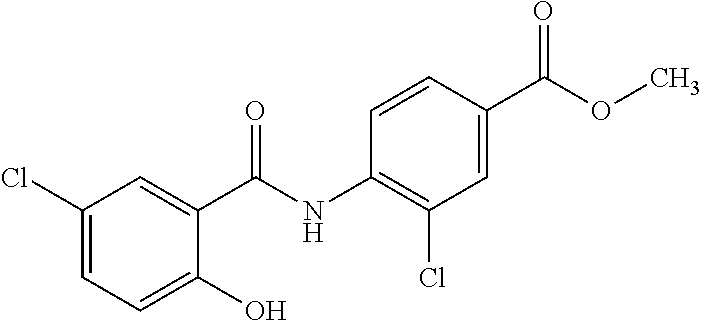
C1(O)=CC=C(Cl)C=C1C(NC1=C(Cl)C=C(C(OC)=O)C=C1)=O
